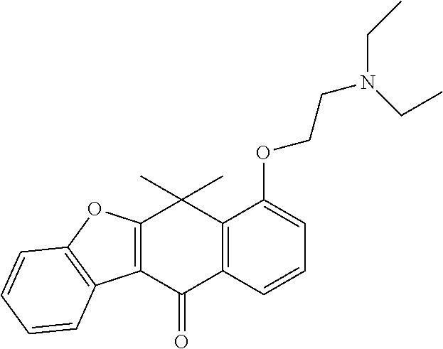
C12=C(C(=O)C3=C(C1(C)C)C(OCCN(CC)CC)=CC=C3)C1=C(O2)C=CC=C1
